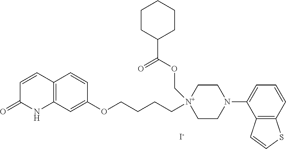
[I-].C12=C(C=C(OCCCC[N+]3(COC(C4CCCCC4)=O)CCN(C4=CC=CC5=C4C=CS5)CC3)C=C1)NC(=O)C=C2
